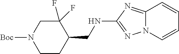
N1([Boc])CCC(CNC2=NN3C(=N2)C=CC=C3)C(F)(F)C1
